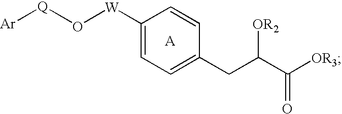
C1([W]O[Q][Ar])=CC=C(CC(C([OR3])=O)[OR2])C=C1.[A]
